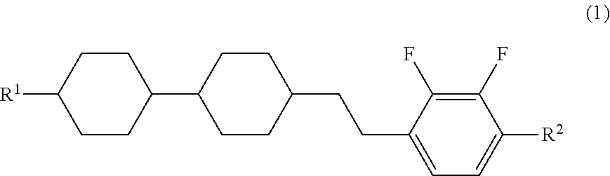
C1CC(C2CCC(CCC3=CC=C([R2])C(F)=C3F)CC2)CCC1[R1]
